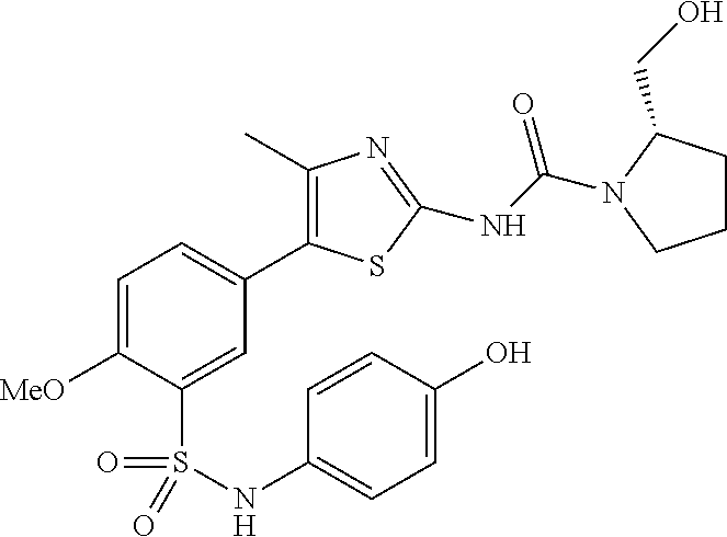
C1=C([MeO])C(S(=O)(=O)NC2=CC=C(O)C=C2)=CC(C2=C(C)N=C(NC(=O)N3C(CO)CCC3)S2)=C1
